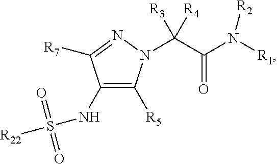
C1(NS([R22])(=O)=O)=C([R5])N(C(C(N([R1])[R2])=O)([R3])[R4])N=C1[R7]
